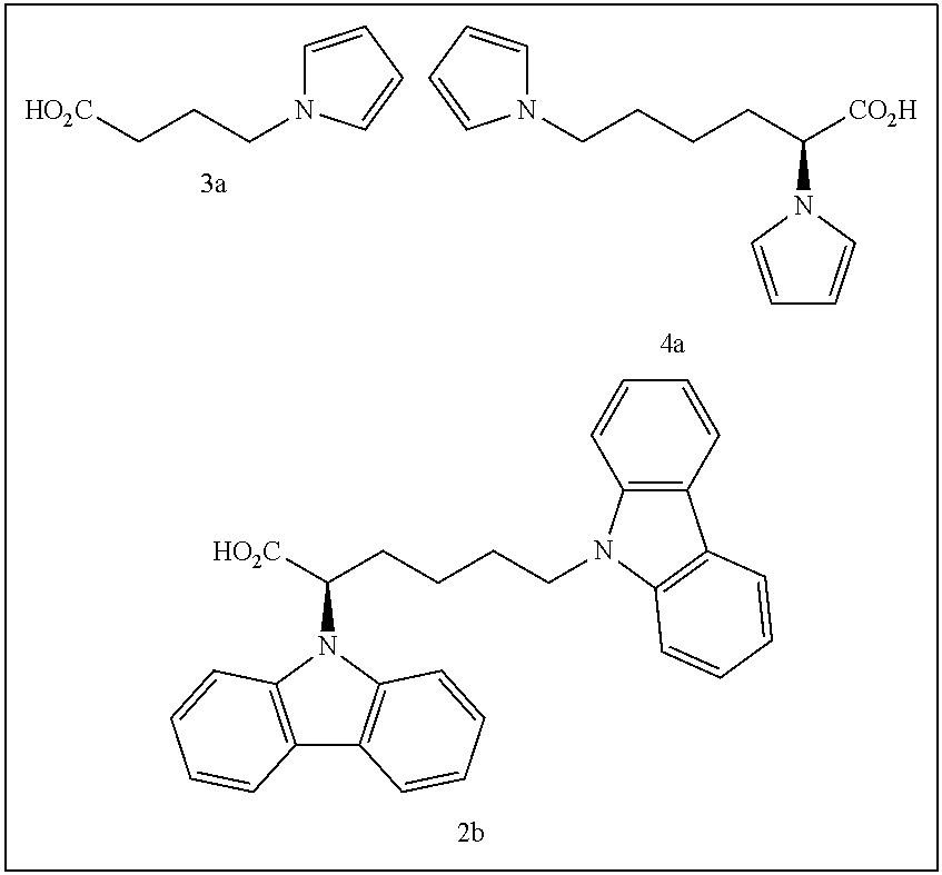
[HO2C]CCCN1C=CC=C1.N1(CCCCC([CO2H])N2C=CC=C2)C=CC=C1.[HO2C]C(CCCCN1C2=C(C3=C1C=CC=C3)C=CC=C2)N1C2=C(C3=C1C=CC=C3)C=CC=C2
